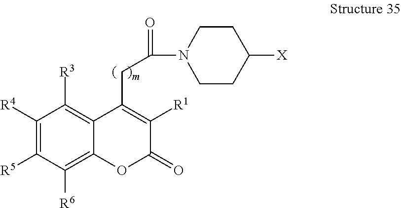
C1([R4])=C([R5])C([R6])=C2C(=C1[R3])C(CC(=O)N1CCC([X])CC1)=C([R1])C(=O)O2
